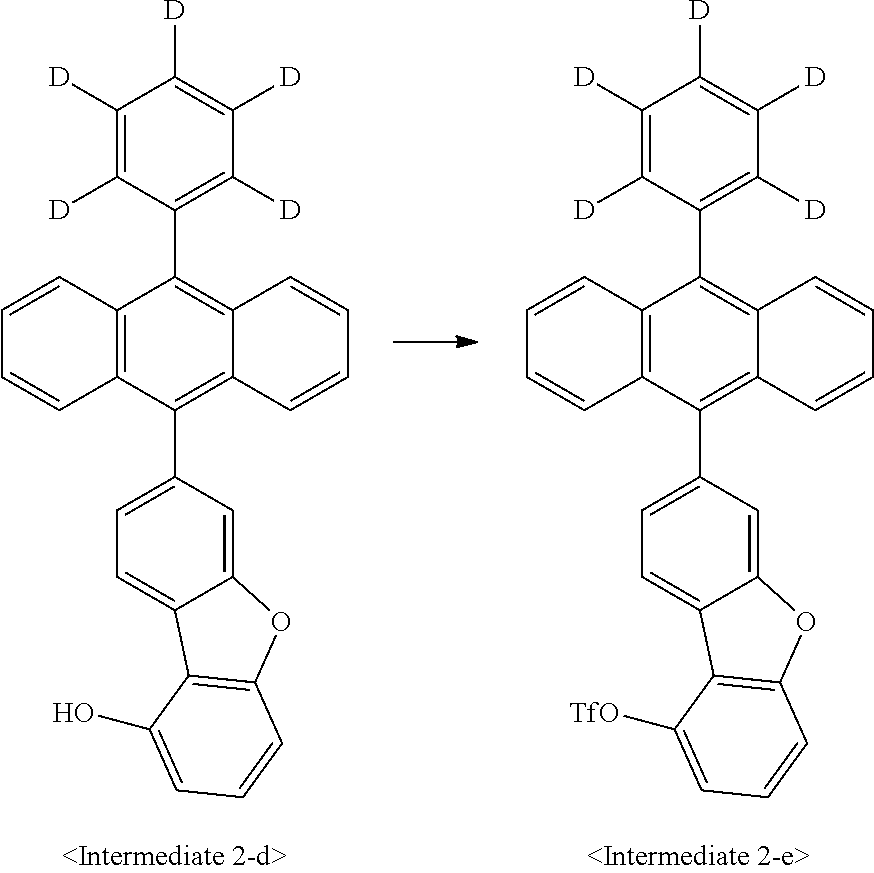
C12=C(C(C3=CC=C4C(=C3)OC3=C4C(O)=CC=C3)=C3C(=C1C1=C([D])C([D])=C([D])C([D])=C1[D])C=CC=C3)C=CC=C2.C12=C(C(C3=CC=C4C(=C3)OC3=C4C([TfO])=CC=C3)=C3C(=C1C1=C([D])C([D])=C([D])C([D])=C1[D])C=CC=C3)C=CC=C2
